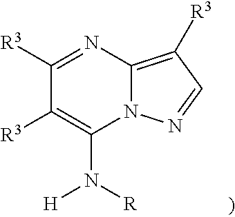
C12=C([R3])C=NN1C(N([R])[H])=C([R3])C([R3])=N2
